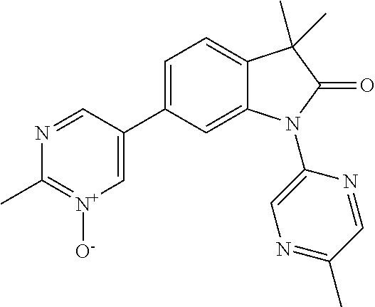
C1=C(C2=C[N+]([O-])=C(C)N=C2)C=C2C(=C1)C(C)(C)C(=O)N2C1=CN=C(C)C=N1
